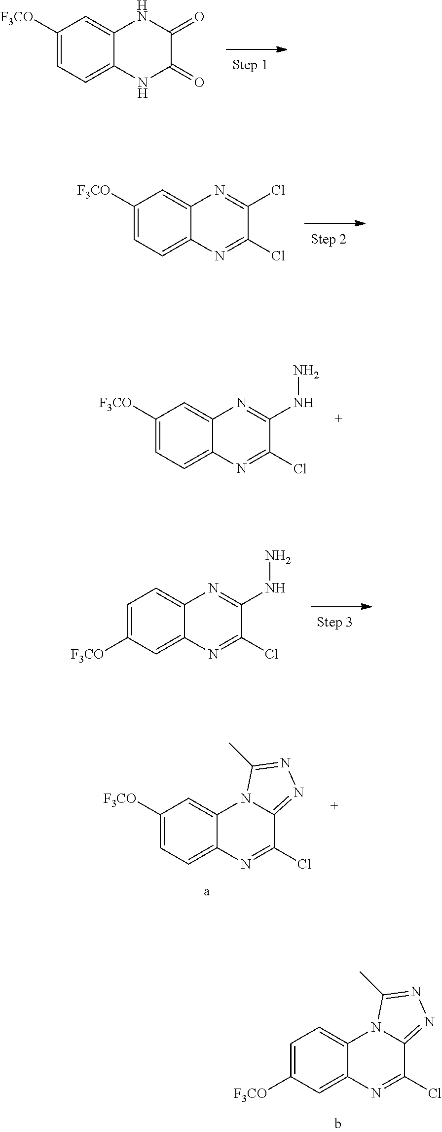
C1([F3CO])=CC=C2C(=C1)N=C(NN)C(Cl)=N2.C1=C([F3CO])C=C2C(=C1)N1C(=NN=C1C)C(Cl)=N2.C1([F3CO])=CC=C2C(=C1)NC(=O)C(=O)N2.C1([F3CO])=CC=C2C(=C1)N=C(Cl)C(Cl)=N2.C1=C([F3CO])C=C2C(=C1)N=C(NN)C(Cl)=N2.C1([F3CO])=CC=C2C(=C1)N1C(=NN=C1C)C(Cl)=N2
